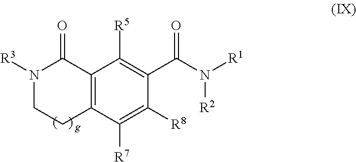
C12=C(C([R7])=C([R8])C(C(N([R2])[R1])=O)=C1[R5])CCN([R3])C2=O.[g]
